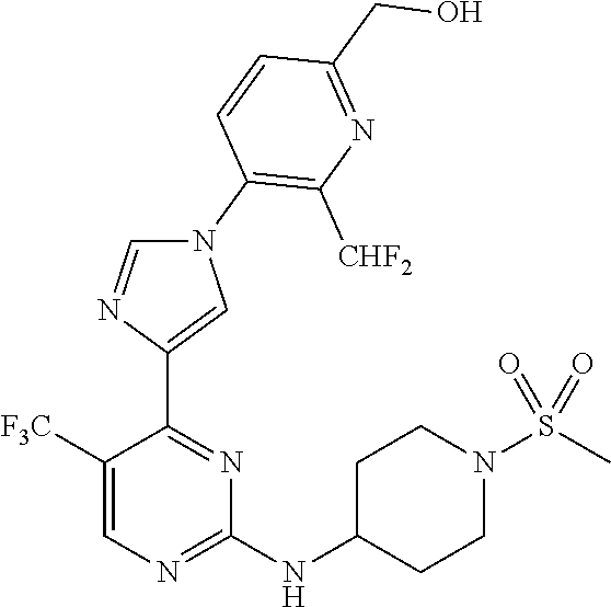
C1([F3C])=CN=C(NC2CCN(S(C)(=O)=O)CC2)N=C1C1=CN(C2=C([CHF2])N=C(CO)C=C2)C=N1
